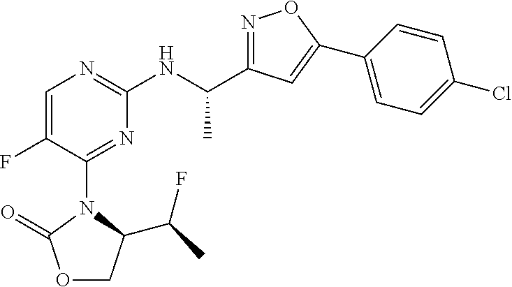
O1CC(C(F)C)N(C2=NC(NC(C)C3=NOC(C4=CC=C(Cl)C=C4)=C3)=NC=C2F)C1=O
